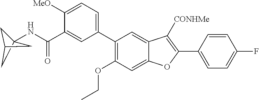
N(C(C1=CC(C2=C(OCC)C=C3C(=C2)C([CONHMe])=C(C2=CC=C(F)C=C2)O3)=CC=C1[MeO])=O)C12CC(C1)C2
